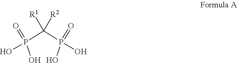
OP(C(P(O)(O)=O)([R1])[R2])(O)=O
